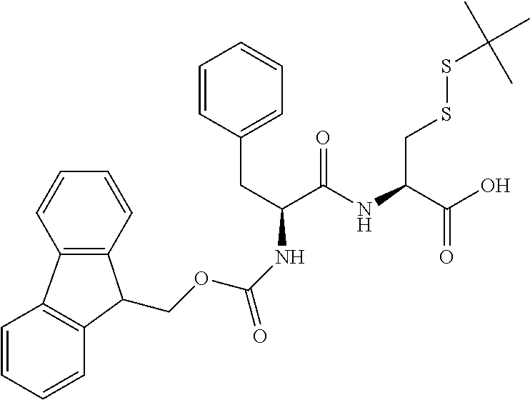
C12=C(C=CC=C1)C(COC(=O)NC(CC1=CC=CC=C1)C(=O)NC(CSSC(C)(C)C)C(=O)O)C1=C2C=CC=C1
